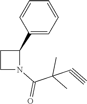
C1C(C2=CC=CC=C2)N(C(C(C)(C)C#C)=O)C1
